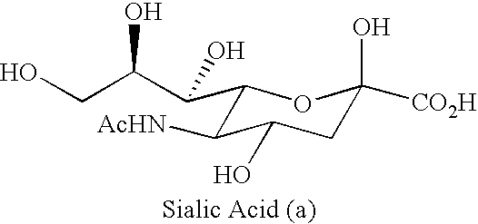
C1(C(C(CO)O)O)C([AcHN])C(O)CC(O)([CO2H])O1
